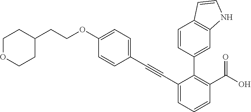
C1(C#CC2=CC=C(OCCC3CCOCC3)C=C2)=CC=CC(C(O)=O)=C1C1=CC2=C(C=C1)C=CN2
